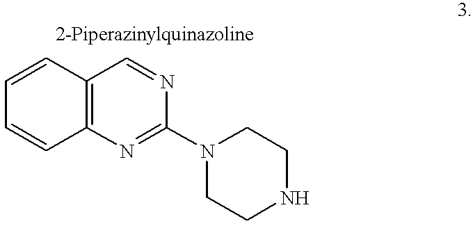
C12=C(N=C(N3CCNCC3)N=C1)C=CC=C2
